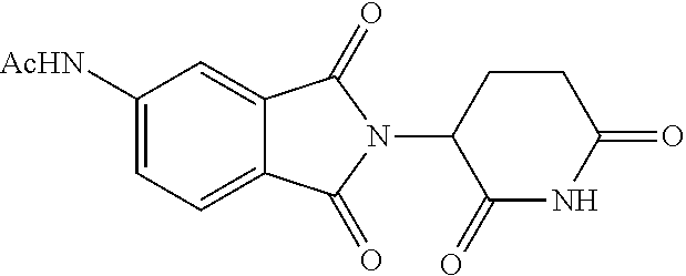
C1([AcHN])=CC=C2C(=C1)C(=O)N(C1C(=O)NC(=O)CC1)C2=O
